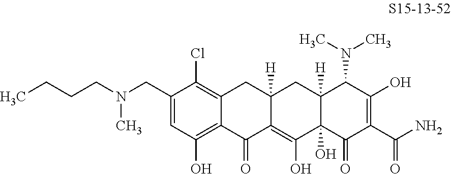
C12=C(Cl)C(CN(CCCC)C)=CC(O)=C1C(=O)C1=C(O)C3(O)C([H])(CC1([H])C2)C(N(C)C)C(O)=C(C(N)=O)C3=O
